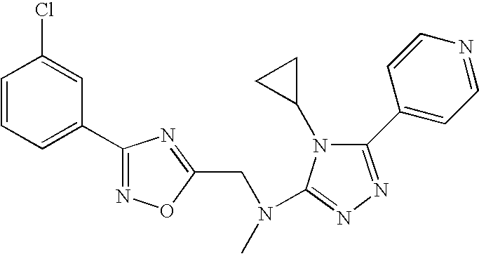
C1=CC=C(C2=NOC(CN(C)C3=NN=C(C4=CC=NC=C4)N3C3CC3)=N2)C=C1Cl
